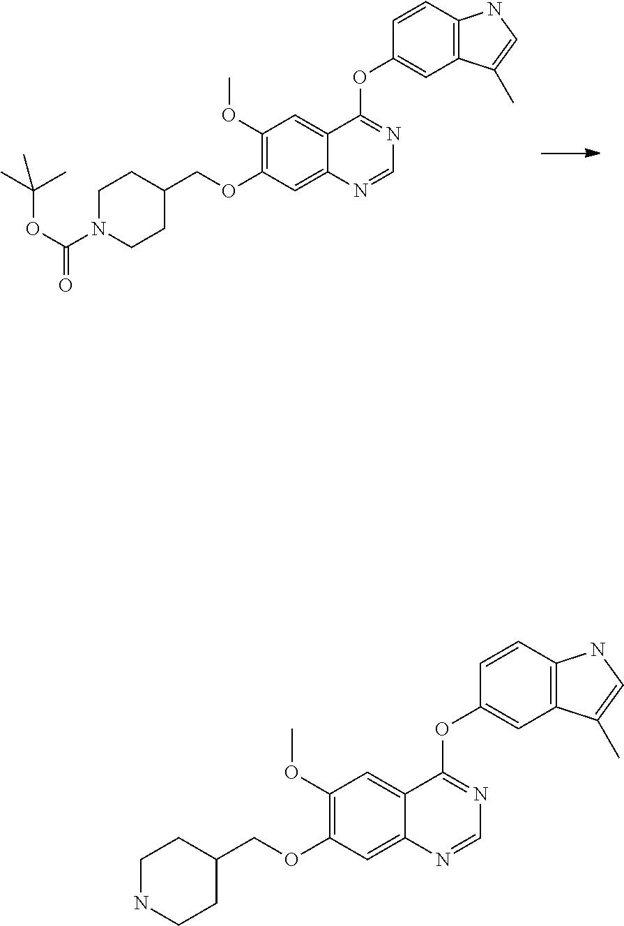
C(OC1=C(OC)C=C2C(=C1)N=CN=C2OC1=CC2=C(C=C1)NC=C2C)C1CCN(C(OC(C)(C)C)=O)CC1.C(OC1=C(OC)C=C2C(=C1)N=CN=C2OC1=CC2=C(C=C1)NC=C2C)C1CCNCC1
